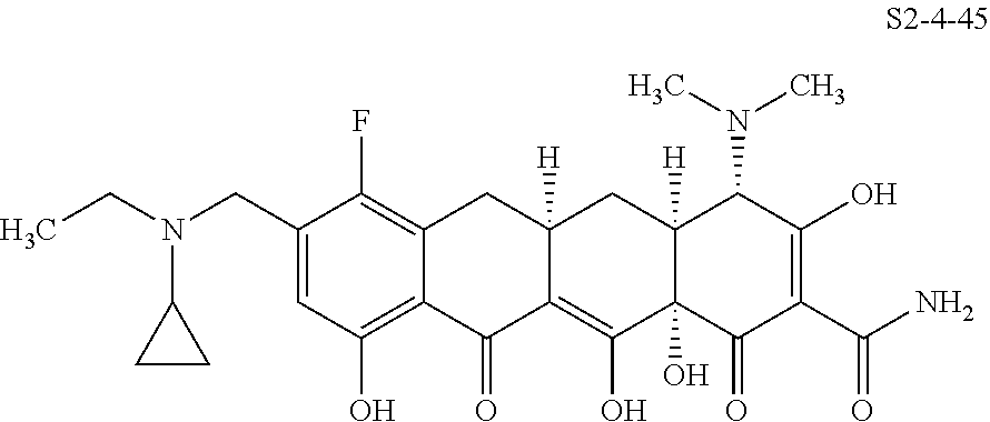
C1(CN(CC)C2CC2)=CC(O)=C2C(=C1F)CC1([H])C(=C(O)C3(O)C([H])(C1)C(N(C)C)C(O)=C(C(N)=O)C3=O)C2=O
